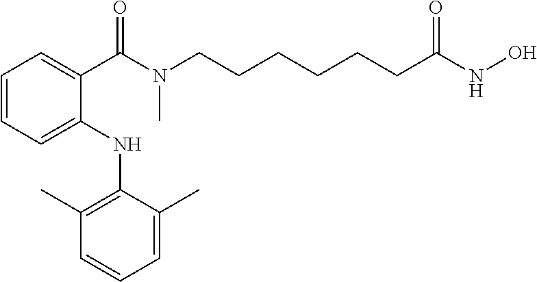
C1=CC=C(C(N(CCCCCCC(NO)=O)C)=O)C(NC2=C(C)C=CC=C2C)=C1
